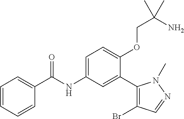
C1=CC=CC(C(=O)NC2=CC=C(OCC(C)(N)C)C(C3=C(Br)C=NN3C)=C2)=C1
